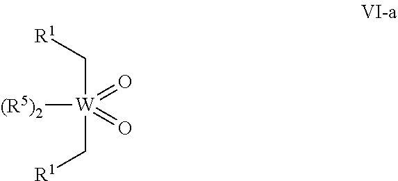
C([W](=O)(=O)([(R5)2])C[R1])[R1]
